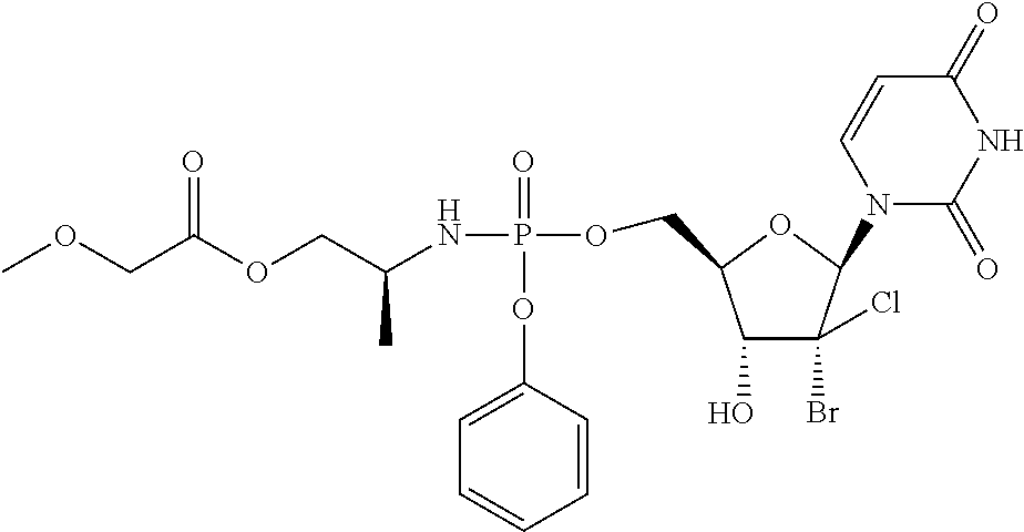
C(C(OCC(NP(=O)(OC1=CC=CC=C1)OCC1C(O)C(Br)(Cl)C(N2C(=O)NC(=O)C=C2)O1)C)=O)OC
